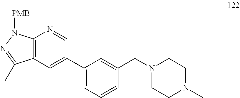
C12=C(C=C(C3=CC=CC(CN4CCN(C)CC4)=C3)C=N1)C(C)=NN2[PMB]
